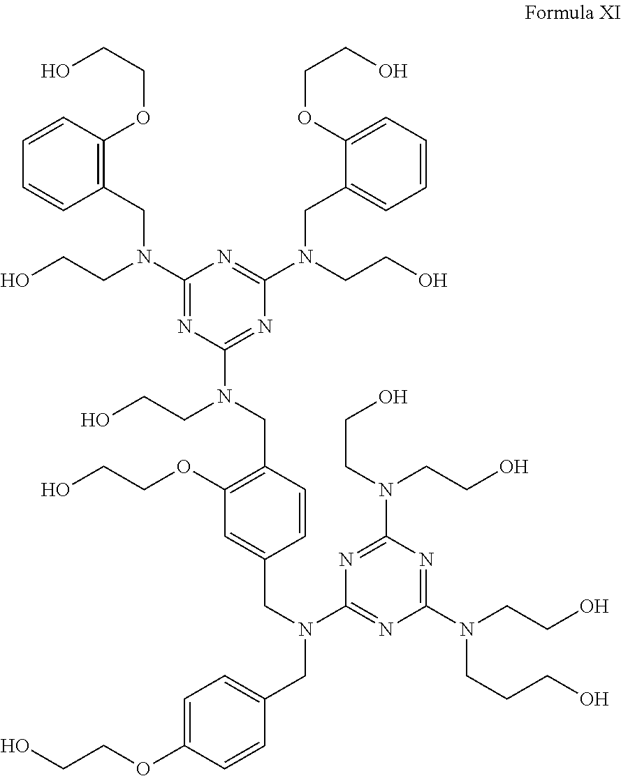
C1=CC(OCCO)=C(CN(C2=NC(N(CC3=C(OCCO)C=C(CN(CC4=CC=C(OCCO)C=C4)C4=NC(N(CCO)CCCO)=NC(N(CCO)CCO)=N4)C=C3)CCO)=NC(N(CCO)CC3=CC=CC=C3OCCO)=N2)CCO)C=C1
